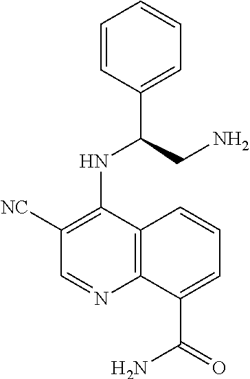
C1=CC(C(CN)NC2=C([NC])C=NC3=C2C=CC=C3C(=O)N)=CC=C1
